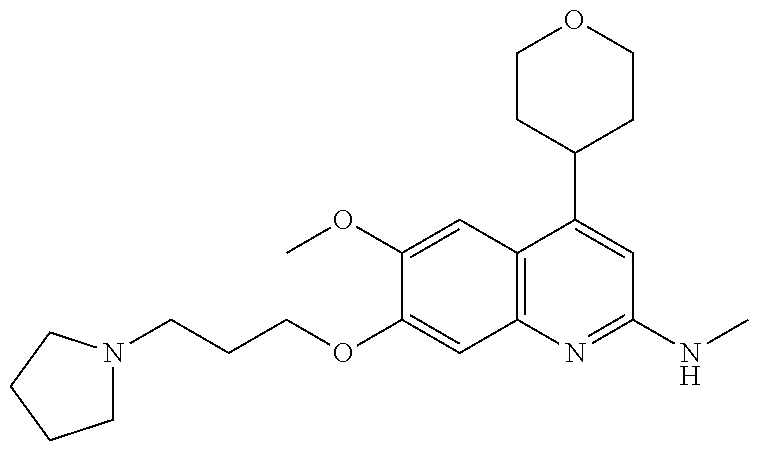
C1N(CCCOC2=CC3=C(C=C2OC)C(C2CCOCC2)=CC(NC)=N3)CCC1
